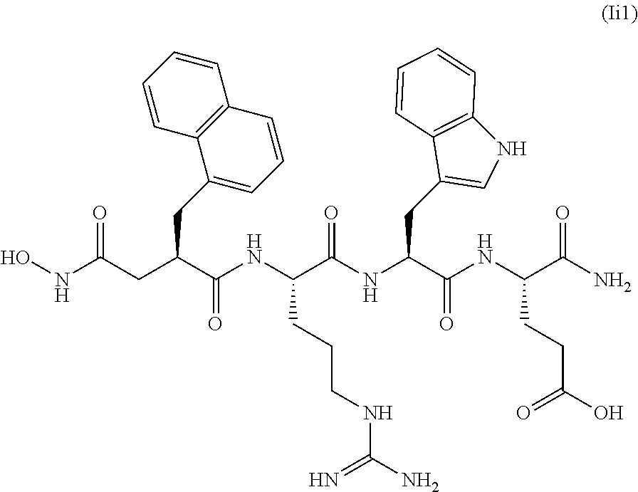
ONC(CC(C(NC(C(NC(C(NC(C(N)=O)CCC(O)=O)=O)CC1=CNC2=C1C=CC=C2)=O)CCCNC(N)=N)=O)CC1=CC=CC2=C1C=CC=C2)=O
